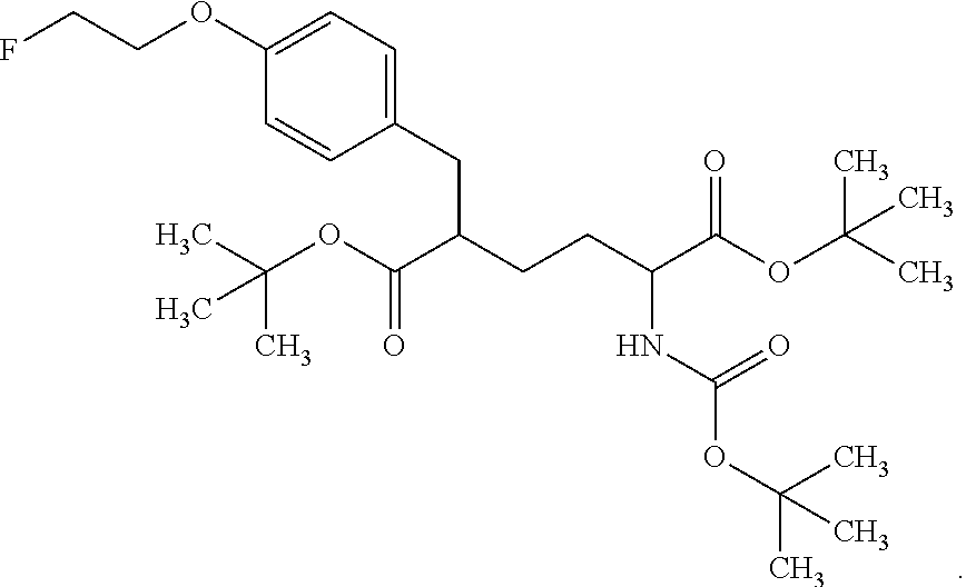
C1(CC(CCC(C(OC(C)(C)C)=O)NC(=O)OC(C)(C)C)C(OC(C)(C)C)=O)=CC=C(OCCF)C=C1
